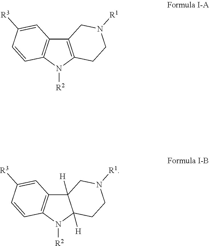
C12=C(N([R2])C3=C1C=C([R3])C=C3)CCN([R1])C2.C12([H])C3=C(N([R2])C1([H])CCN([R1])C2)C=CC([R3])=C3
